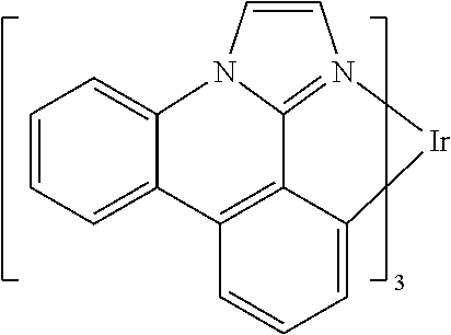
C12=C3C(=CC=C1)[Ir]N1=C3N(C=C1)C1=CC=CC=C21
